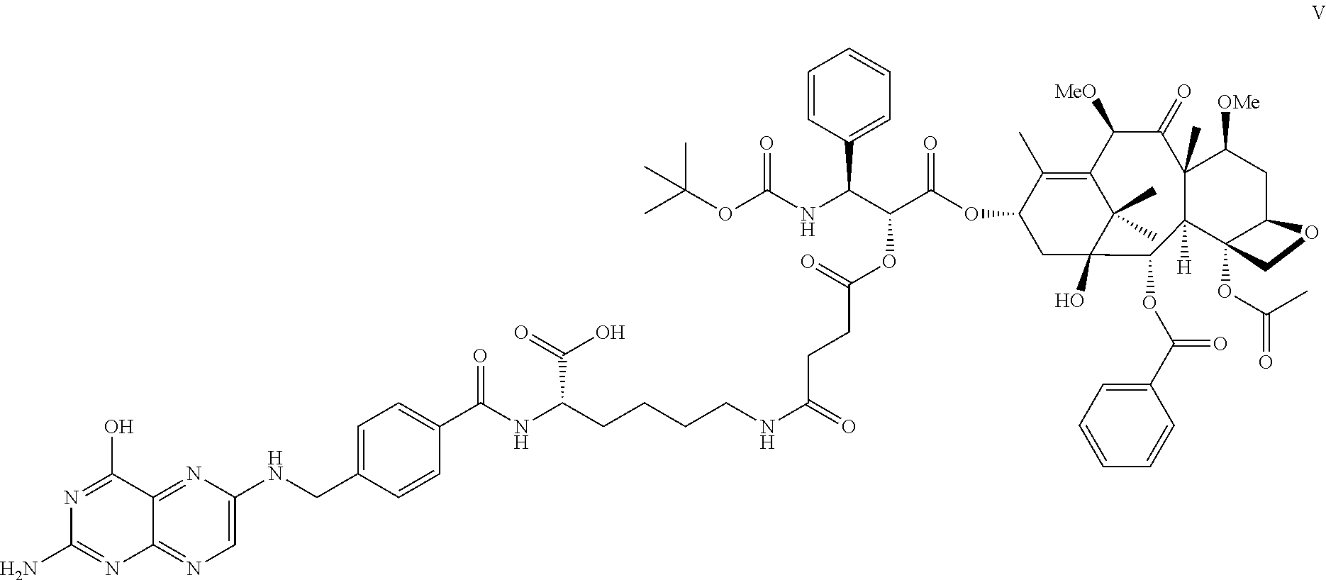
C1(C(NC(CCCCNC(=O)CCC(=O)OC(C(NC(OC(C)(C)C)=O)C2=CC=CC=C2)C(OC2CC3(O)C(C)(C)C(=C2C)C([MeO])C(=O)C2(C)C([H])(C4(OC(C)=O)C(CC2[OMe])OC4)C3OC(=O)C2=CC=CC=C2)=O)C(=O)O)=O)=CC=C(CNC2=CN=C3C(=N2)C(O)=NC(N)=N3)C=C1
